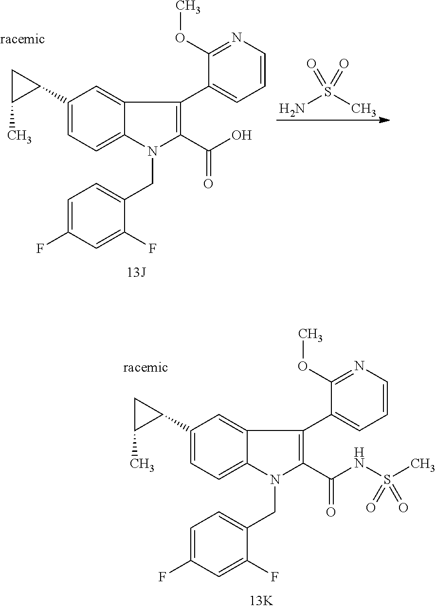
C1(C2CC2C)=CC=C2C(=C1)C(C1=CC=CN=C1OC)=C(C(NS(C)(=O)=O)=O)N2CC1=CC=C(F)C=C1F.C1(C2CC2C)=CC=C2C(=C1)C(C1=CC=CN=C1OC)=C(C(O)=O)N2CC1=CC=C(F)C=C1F.NS(C)(=O)=O
